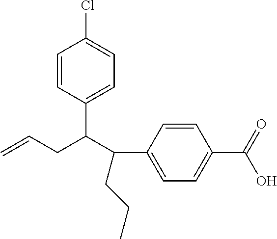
C1=CC(C(CC=C)C(CCC)C2=CC=C(C(O)=O)C=C2)=CC=C1Cl
